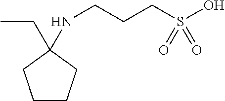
C1CCC(CC)(NCCCS(O)(=O)=O)C1
